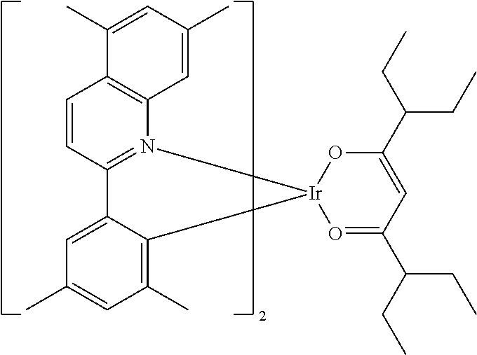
C12=N(C3=C(C=C1)C(C)=CC(C)=C3)[Ir]1(C3=C(C)C=C(C)C=C23)O=C(C(CC)CC)C=C(C(CC)CC)O1
